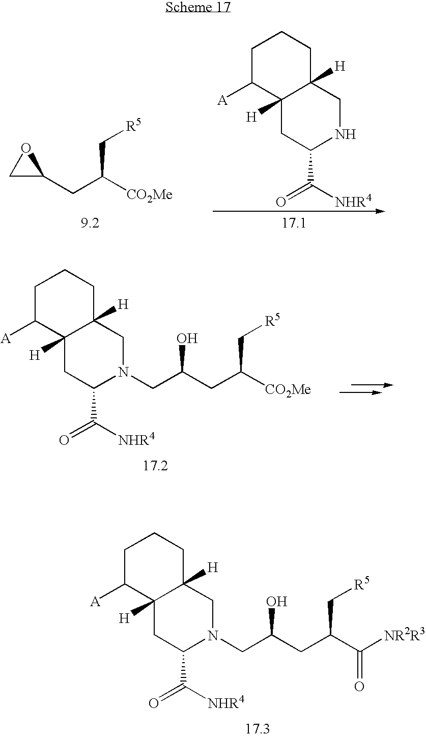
C1C(CC([CO2Me])C[R5])O1.C1C([A])C2([H])C([H])(CC1)CNC(C([NHR4])=O)C2.C(C(CC([CO2Me])C[R5])O)N1C(C([NHR4])=O)CC2([H])C([A])CCCC2([H])C1.C(C(CC(C(=O)[NR2R3])C[R5])O)N1C(C([NHR4])=O)CC2([H])C([A])CCCC2([H])C1
